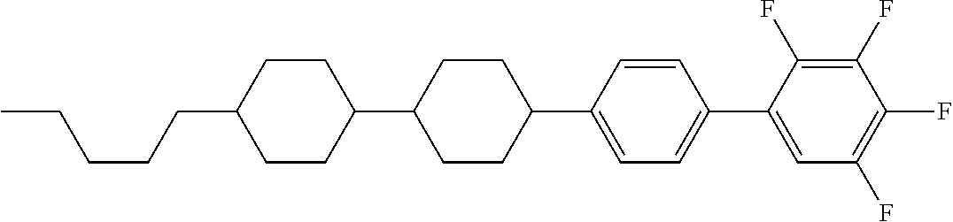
C1(F)=C(F)C(F)=C(F)C=C1C1=CC=C(C2CCC(C3CCC(CCCCC)CC3)CC2)C=C1
